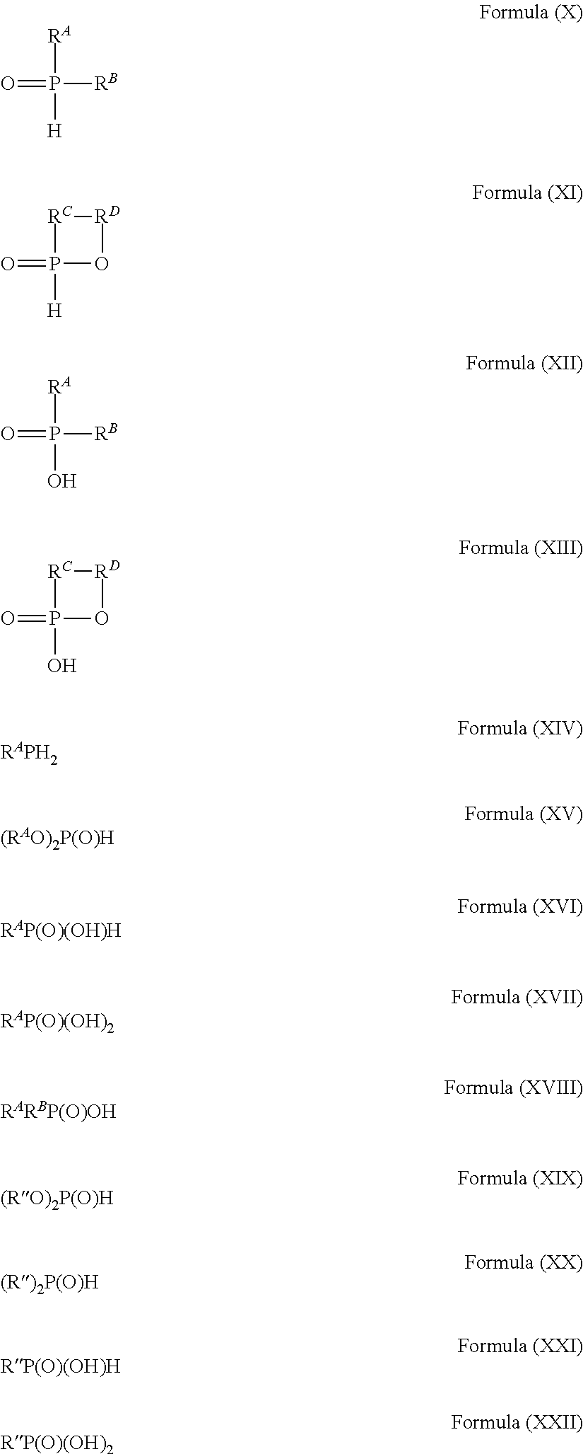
O=P([RB])([RA])[H].O=P1([H])O[RD][RC]1.O=P([RB])([RA])O.O=P1(O)O[RD][RC]1.[RAPH2].[(RAO)2P(O)H].[RAP(O)(OH)H].[RAP(O)(OH)2].[RARBP(O)OH].[(RO)2P(O)H].[(R)2P(O)H].[RP(O)(OH)H].[RP(O)(OH)2]
